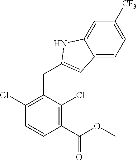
C1(Cl)=C(CC2=CC3=CC=C([CF3])C=C3N2)C(Cl)=C(C(OC)=O)C=C1
